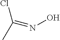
C(=NO)(C)Cl
